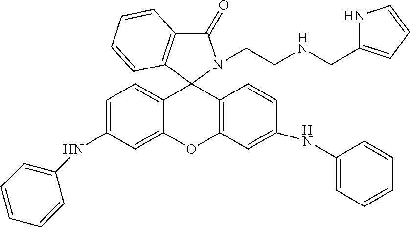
C1=C(NC2=CC=CC=C2)C=C2C(=C1)C1(C3=C(O2)C=C(NC2=CC=CC=C2)C=C3)N(CCNCC2=CC=CN2)C(=O)C2=C1C=CC=C2
